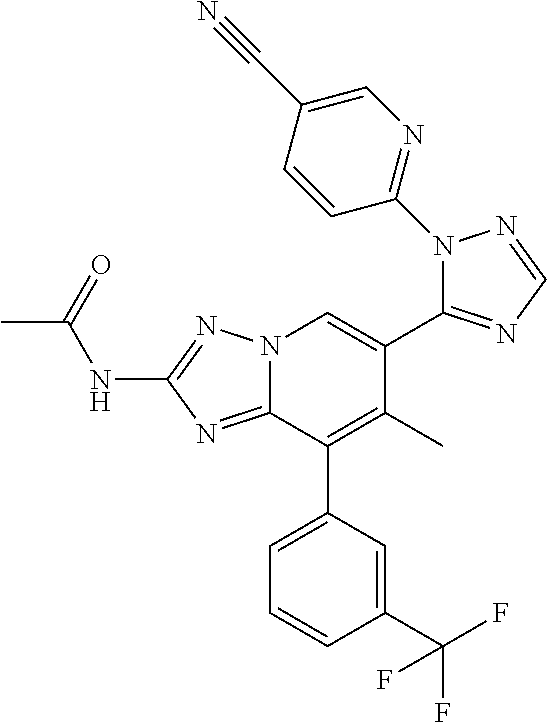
N(C1=NN2C(=N1)C(C1=CC=CC(C(F)(F)F)=C1)=C(C)C(C1=NC=NN1C1=NC=C(C#N)C=C1)=C2)C(C)=O
